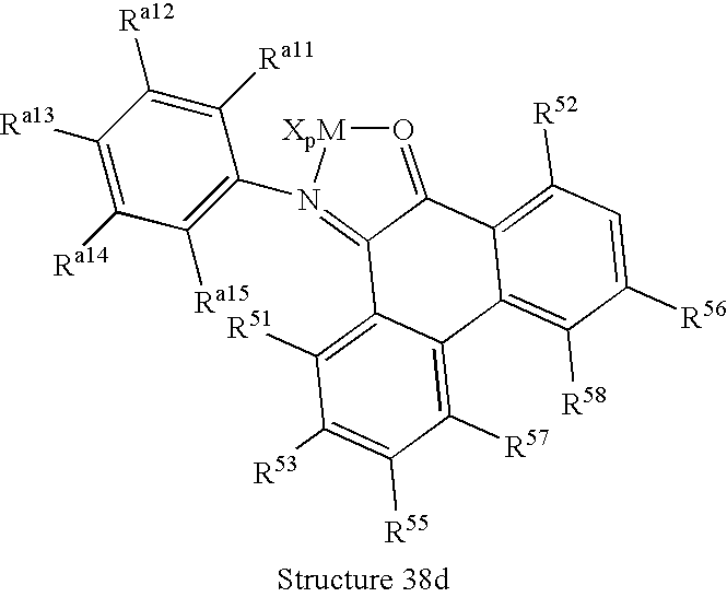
C1([R57])=C2C(=C([R51])C([R53])=C1[R55])C1=N(C3=C([Ra15])C([Ra14])=C([Ra13])C([Ra12])=C3[Ra11])[XpM]O=C1C1=C([R52])C=C([R56])C([R58])=C21
